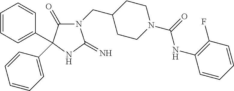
C1CC(CN2C(=O)C(C3=CC=CC=C3)(C3=CC=CC=C3)NC2=N)CCN1C(=O)NC1=C(F)C=CC=C1
